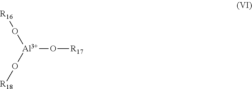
[Al](O[R17])(O[R16])O[R18]
